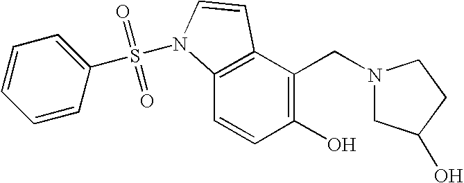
C1(O)=C(CN2CC(O)CC2)C2=C(C=C1)N(S(=O)(=O)C1=CC=CC=C1)C=C2
